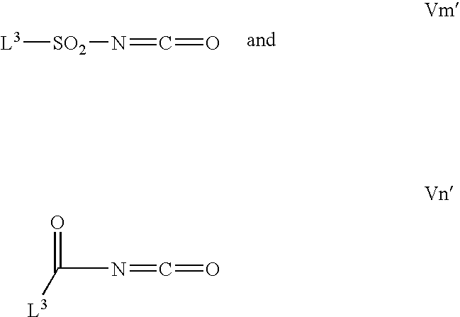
[L3][SO2]N=C=O.C(N=C=O)(=O)[L3]
